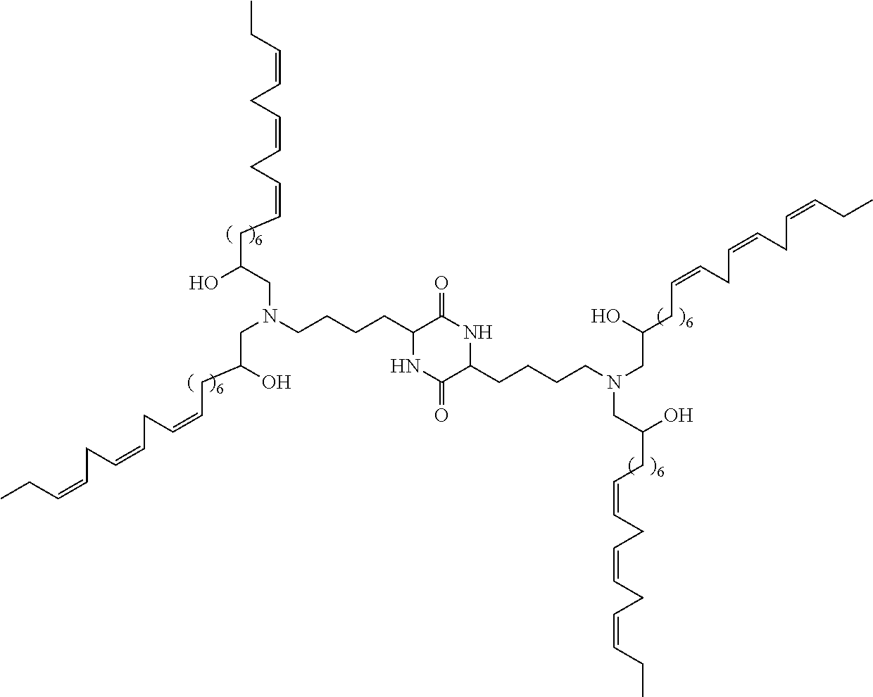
C1(CCCCN(CC(CC=CCC=CCC=CCC)O)CC(CC=CCC=CCC=CCC)O)NC(=O)C(CCCCN(CC(CC=CCC=CCC=CCC)O)CC(O)CC=CCC=CCC=CCC)NC1=O
